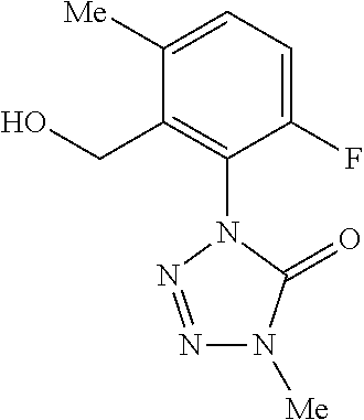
C1([Me])=CC=C(F)C(N2N=NN([Me])C2=O)=C1CO
